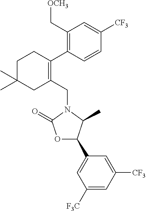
C1(CN2C(=O)OC(C3=CC([F3C])=CC([CF3])=C3)C2C)=C(C2=C(C[OCH3])C=C([CF3])C=C2)CCC(C)(C)C1
